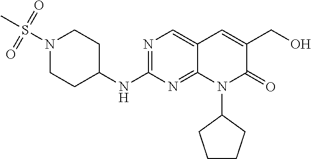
N1(S(C)(=O)=O)CCC(NC2=NC=C3C(=N2)N(C2CCCC2)C(=O)C(CO)=C3)CC1
